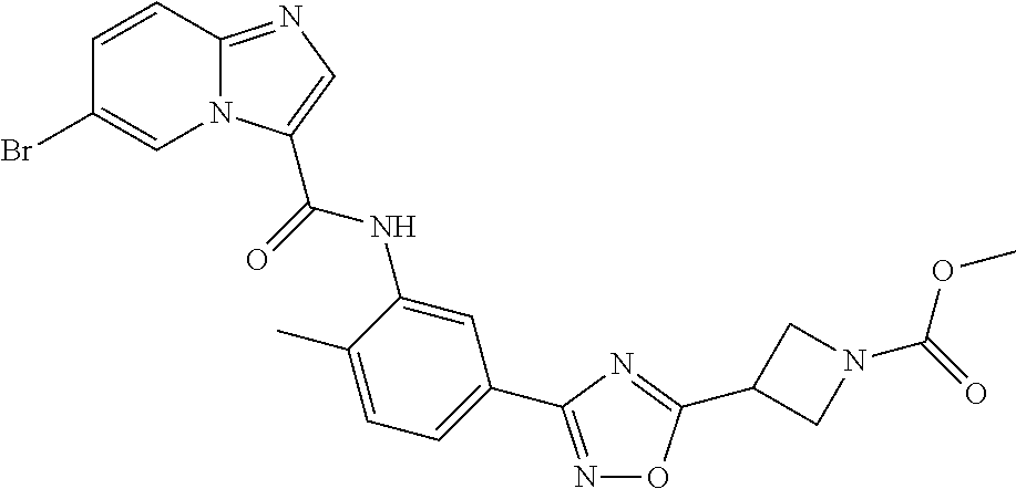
C1(Br)=CN2C(=NC=C2C(=O)NC2=CC(C3=NOC(C4CN(C(=O)OC)C4)=N3)=CC=C2C)C=C1
